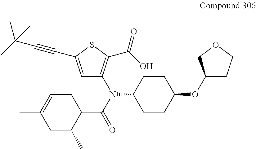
N(C1=C(C(O)=O)SC(C#CC(C)(C)C)=C1)(C(C1C(C)CC(C)=CC1)=O)C1CCC(OC2CCOC2)CC1
